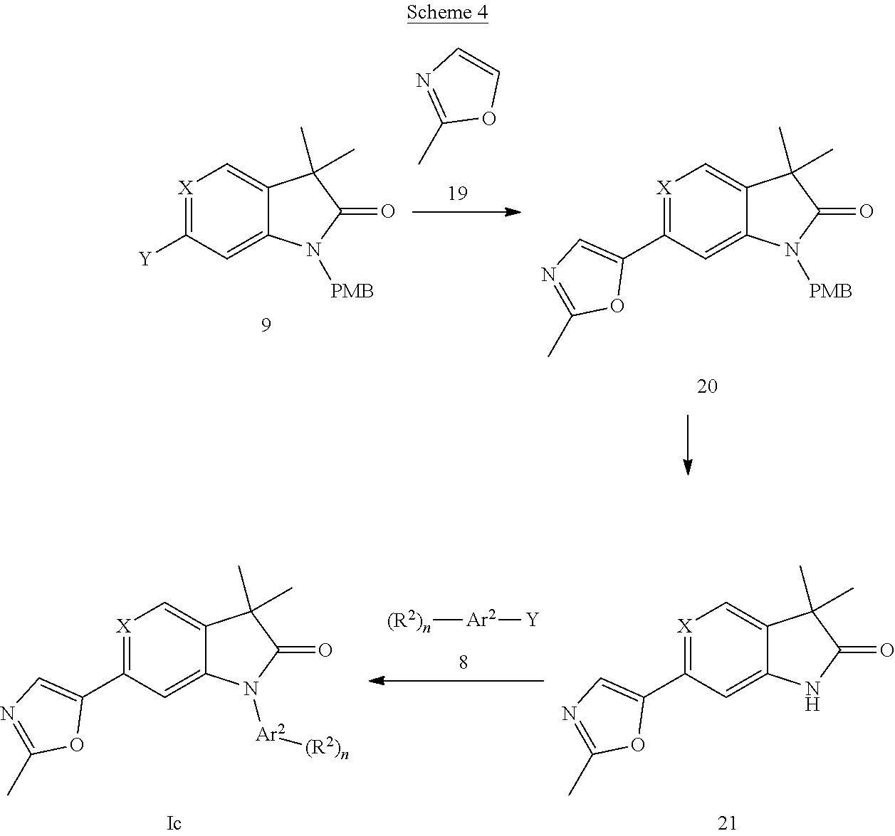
C12=CC([Y])=[X]C=C1C(C)(C)C(=O)N2[PMB].CC1=NC=CO1.C12=CC(C3=CN=C(C)O3)=[X]C=C1C(C)(C)C(=O)N2[PMB].[Ar2]([(R2)n])[Y].C12=CC(C3=CN=C(C)O3)=[X]C=C1C(C)(C)C(=O)N2[Ar2][(R2)n].C12=CC(C3=CN=C(C)O3)=[X]C=C1C(C)(C)C(=O)N2
